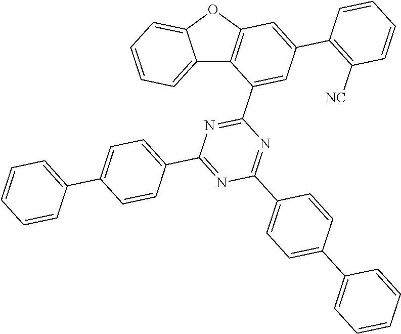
C12=CC=CC=C1OC1=C2C(C2=NC(C3=CC=C(C4=CC=CC=C4)C=C3)=NC(C3=CC=C(C4=CC=CC=C4)C=C3)=N2)=CC(C2=C([NC])C=CC=C2)=C1
